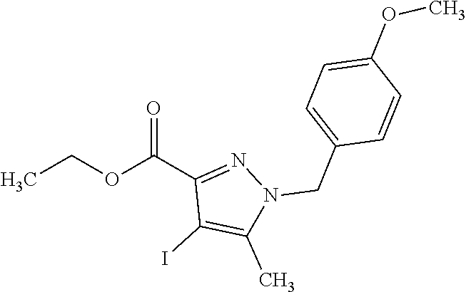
CCOC(C1=NN(CC2=CC=C(OC)C=C2)C(C)=C1I)=O
